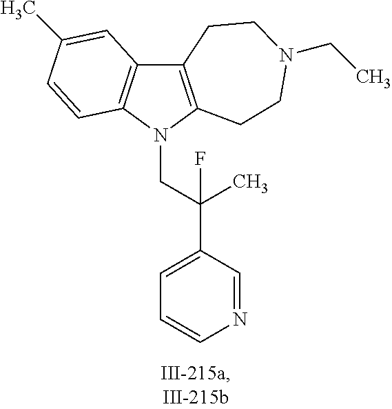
C12=C(N(CC(C3=CC=CN=C3)(C)F)C3=C1C=C(C)C=C3)CCN(CC)CC2
